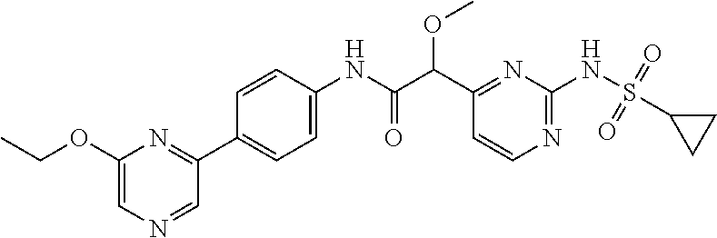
C1(C(C(NC2=CC=C(C3=NC(OCC)=CN=C3)C=C2)=O)OC)=NC(NS(=O)(=O)C2CC2)=NC=C1
